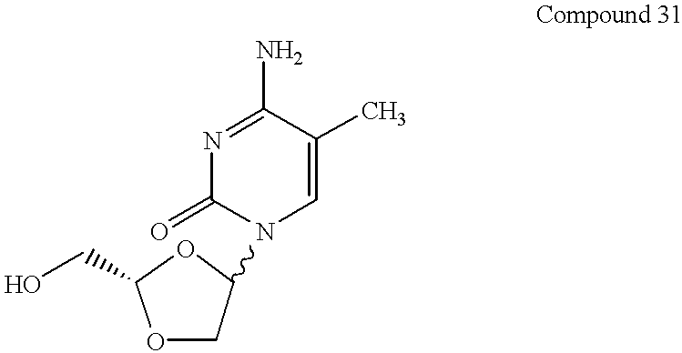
O1CC(N2C(=O)N=C(N)C(C)=C2)OC1CO
